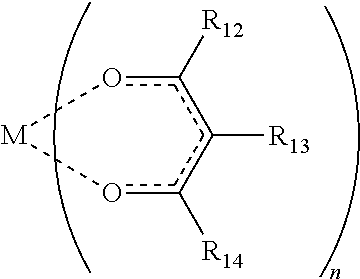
o1c([R14])c([R13])c([R12])o[M]1
